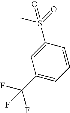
CS(=O)(=O)C1=CC(C(F)(F)F)=CC=C1
